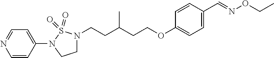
N1(C2=CC=NC=C2)CCN(CCC(CCOC2=CC=C(C=NOCC)C=C2)C)S1(=O)=O
